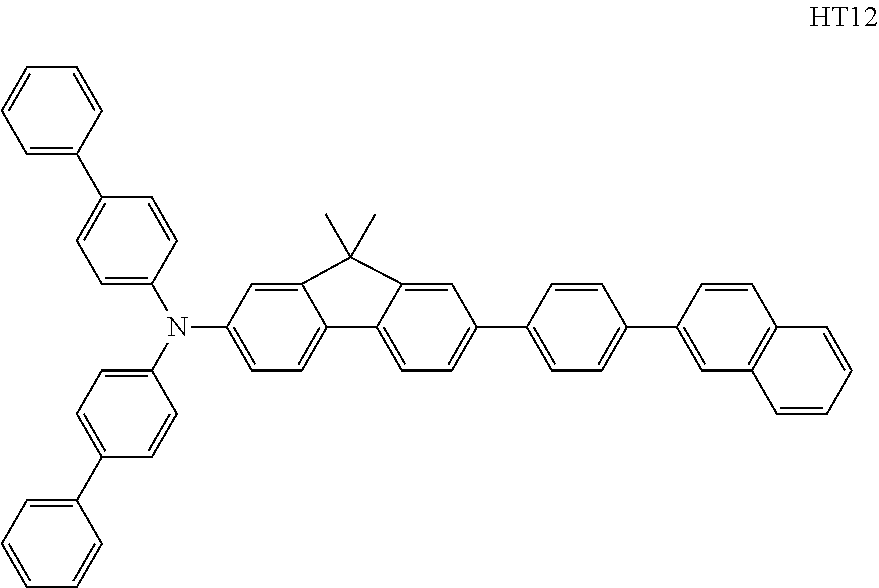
C1=C(N(C2=CC=C(C3=CC=CC=C3)C=C2)C2=CC=C(C3=CC=CC=C3)C=C2)C=C2C(=C1)C1=CC=C(C3=CC=C(C4=CC5=C(C=C4)C=CC=C5)C=C3)C=C1C2(C)C
